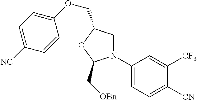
C1(OCC2CN(C3=CC=C([CN])C([CF3])=C3)C(C[OBn])O2)=CC=C([NC])C=C1
